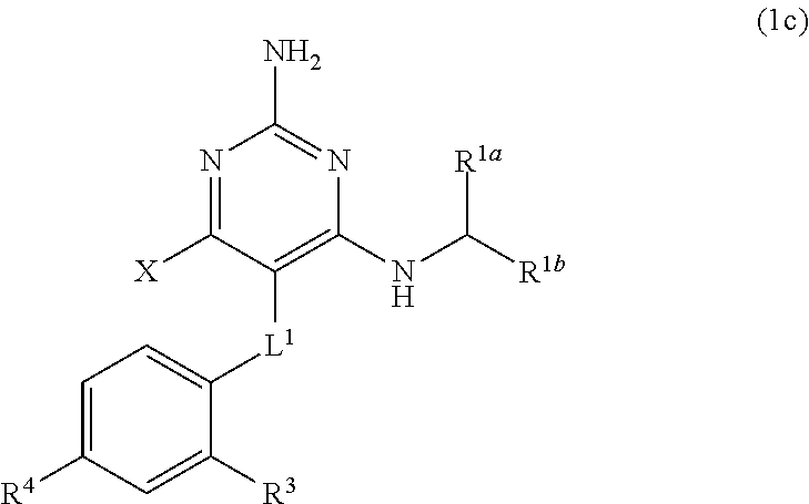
C1=C([R4])C=C([R3])C([L1]C2=C(NC([R1a])[R1b])N=C(N)N=C2[X])=C1
